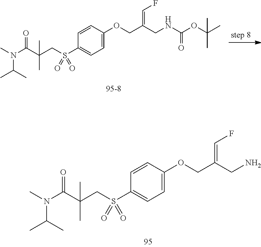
N(C(C)C)(C)C(C(CS(C1=CC=C(OCC(CNC(OC(C)(C)C)=O)=CF)C=C1)(=O)=O)(C)C)=O.N(C(C)C)(C)C(C(CS(C1=CC=C(OCC(CN)=CF)C=C1)(=O)=O)(C)C)=O
